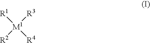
[R1][M1]([R4])([R3])[R2]
